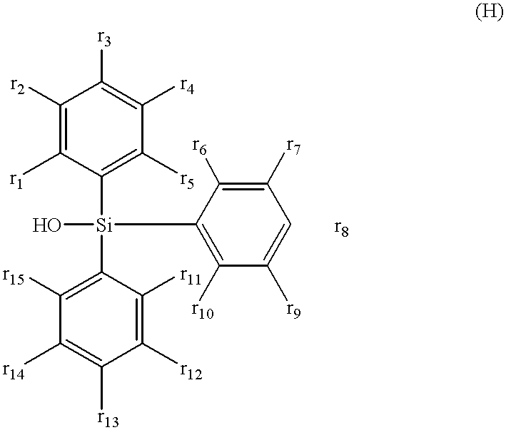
C1([r2])=C([r1])C([Si](O)(C2=C([r15])C([r14])=C([r13])C([r12])=C2[r11])C2=C([r10])C([r9])=CC([r7])=C2[r6])=C([r5])C([r4])=C1[r3].[r8]
